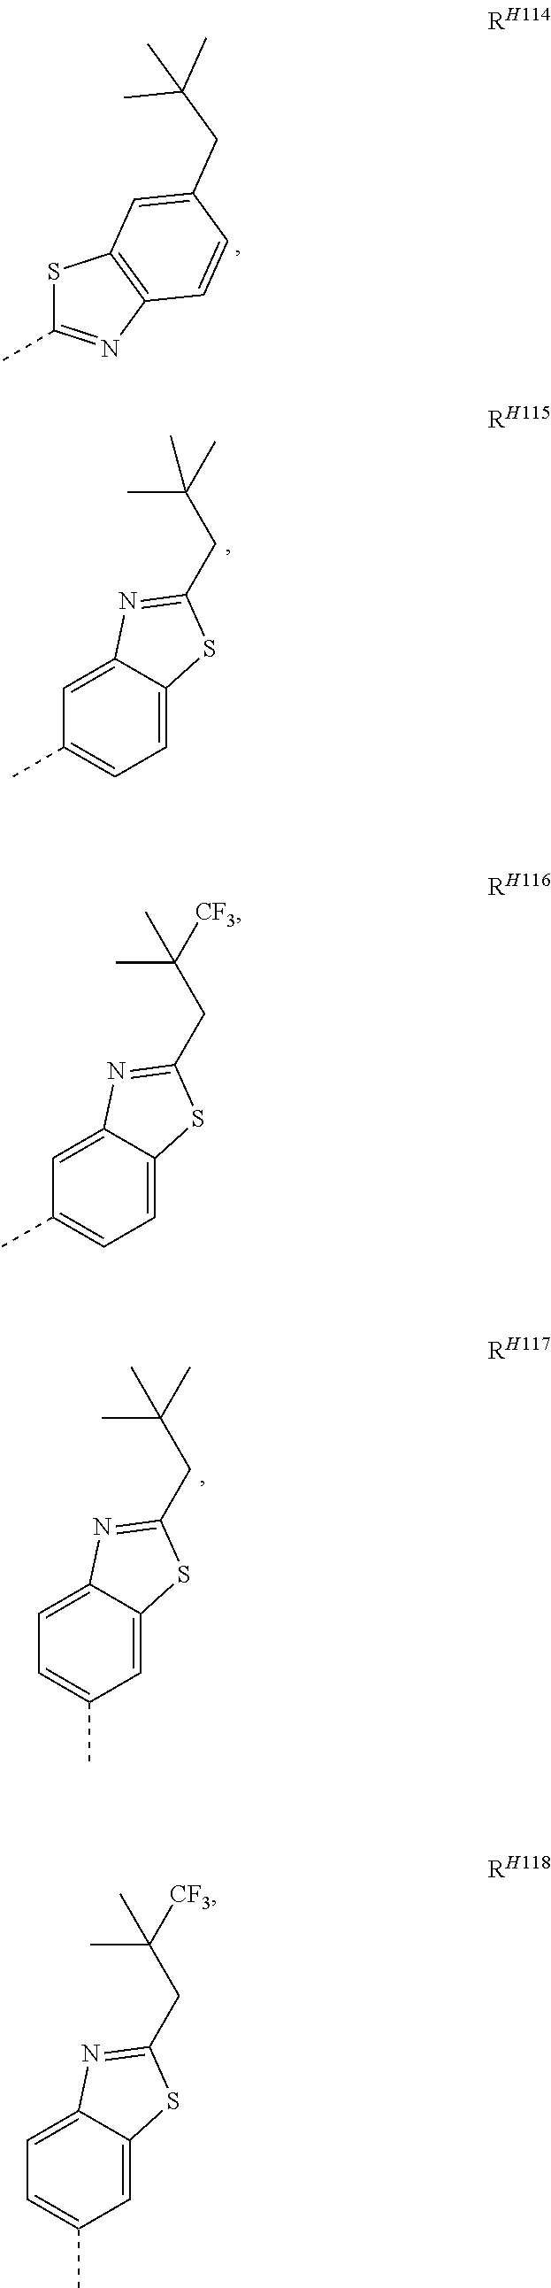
CC1=NC2=C(S1)C=C(CC(C)(C)C)C=C2.C1=C2C(=CC=C1C)SC(CC(C)(C)C)=N2.C1=C2C(=CC(C)=C1)SC(CC(C)(C)C)=N2.C1=C2C(=CC=C1C)SC(CC([CF3])(C)C)=N2.C1=C2C(=CC(C)=C1)SC(CC([CF3])(C)C)=N2
